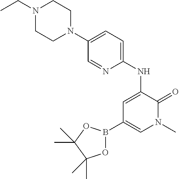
C1(B2OC(C)(C)C(C)(C)O2)=CN(C)C(=O)C(NC2=CC=C(N3CCN(CC)CC3)C=N2)=C1
